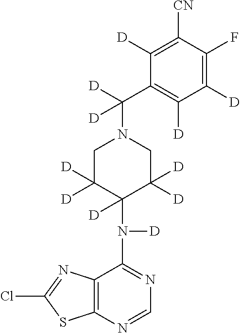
C1([CN])=C([D])C(C([D])(N2CC([D])([D])C(N([D])C3=NC=NC4=C3N=C(Cl)S4)([D])C([D])([D])C2)[D])=C([D])C([D])=C1F
